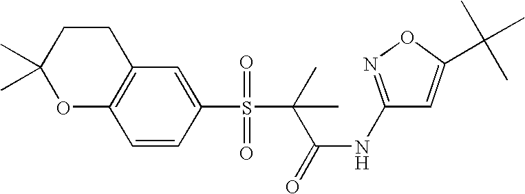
C1(S(C(C(NC2=NOC(C(C)(C)C)=C2)=O)(C)C)(=O)=O)=CC2=C(C=C1)OC(C)(C)CC2
